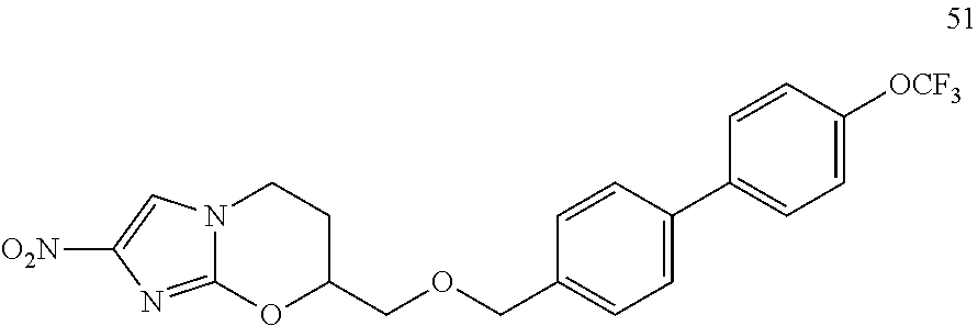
C1=CC(COCC2CCN3C(=NC([O2N])=C3)O2)=CC=C1C1=CC=C([OCF3])C=C1
